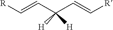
[R]C=CC(C=C[R])([H])[H]
